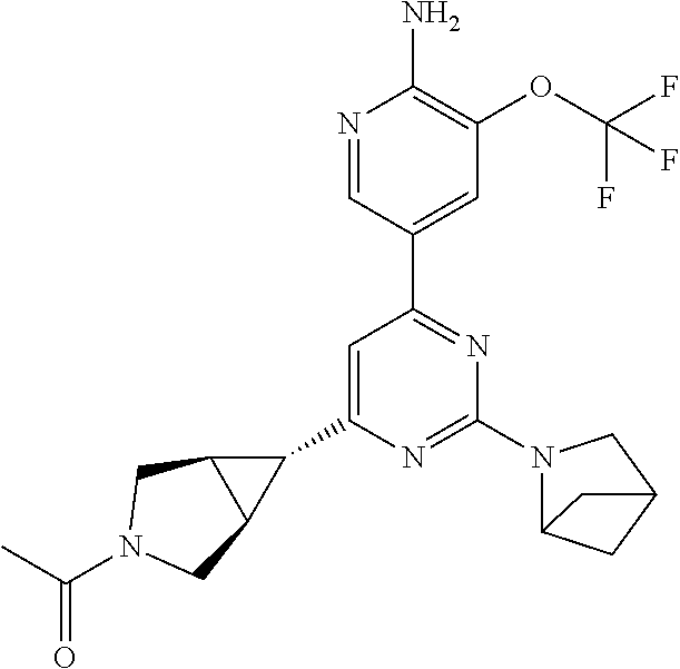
C1(C2=CC(C3=CC(OC(F)(F)F)=C(N)N=C3)=NC(N3C4CC(C3)C4)=N2)C2C1CN(C(=O)C)C2
